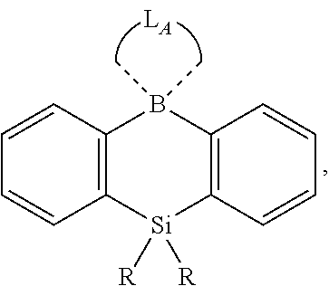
C1=CC2=C(C=C1)[Si]([R])([R])C1=C(B2(C)C)C=CC=C1
